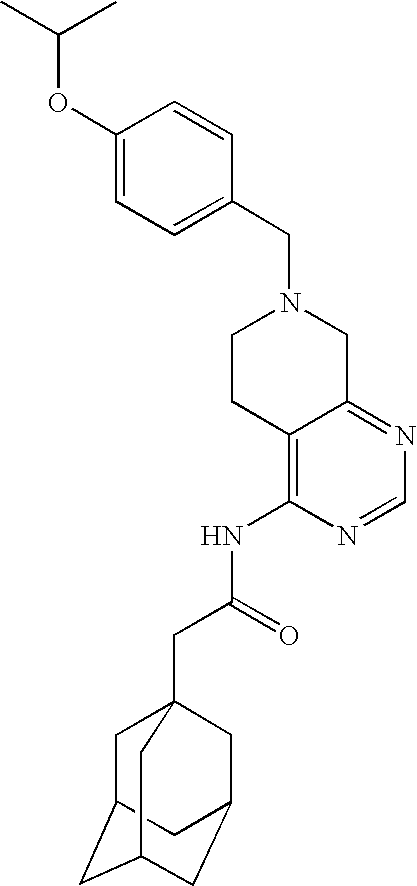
C1(CN2CCC3=C(NC(CC45CC6CC(CC(C4)C6)C5)=O)N=CN=C3C2)=CC=C(OC(C)C)C=C1
